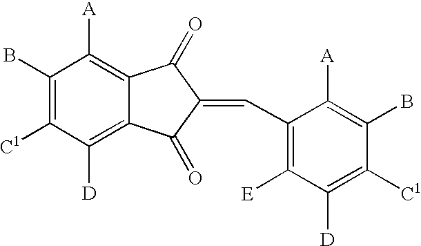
C1(B)=C([C1])C([D])=C2C(=C1[A])C(=O)C(=CC1=C([E])C([D])=C([C1])C(B)=C1[A])C2=O
